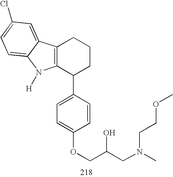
C12=C(C(C3=CC=C(OCC(CN(C)CCOC)O)C=C3)CCC1)N([H])C1=CC=C(Cl)C=C21
